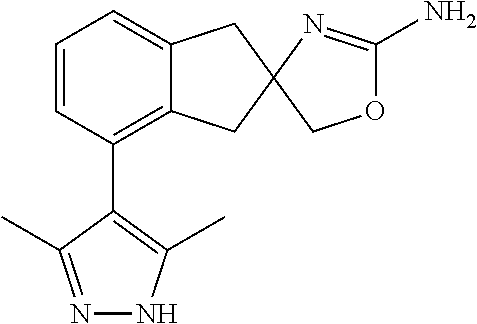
C1=CC(C2=C(C)NN=C2C)=C2C(=C1)CC1(C2)N=C(N)OC1
